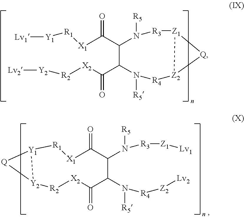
[X1](C(C1C(C([X2][R2][Y2][Lv2])=O)N([R5])[R4][Z2]2[Z1]([R3]N1[R5])[Q]2)=O)[R1][Y1][Lv1].[X1]1C(=O)C(N([R3][Z1][Lv1])[R5])C(N([R4][Z2][Lv2])[R5])C(=O)[X2][R2][Y2]2[Y1]([R1]1)[Q]2
